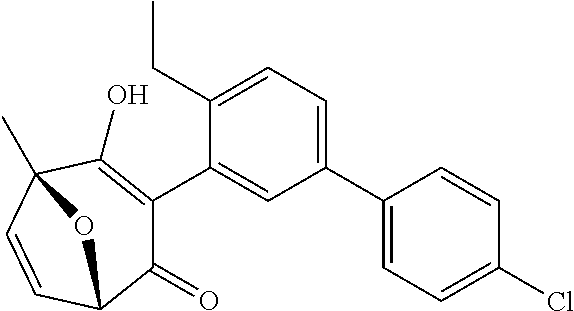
C1(C2=CC=C(CC)C(C3=C(O)C4(C)C=CC(C3=O)O4)=C2)=CC=C(Cl)C=C1
